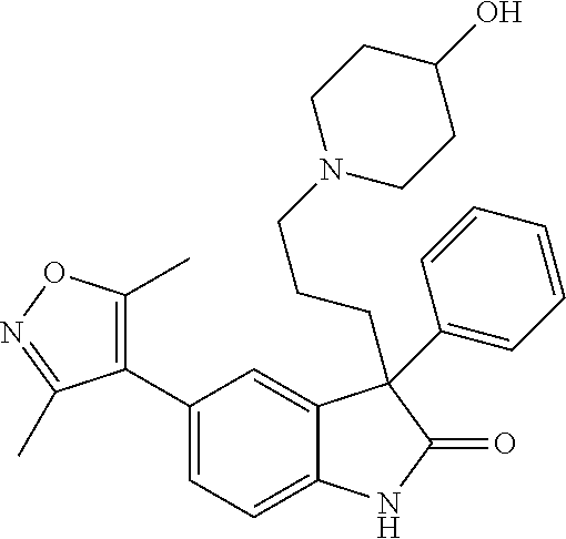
C1(C2=C(C)ON=C2C)=CC=C2C(=C1)C(CCCN1CCC(O)CC1)(C1=CC=CC=C1)C(=O)N2
